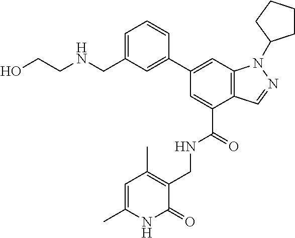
C1(C2=CC(CNCCO)=CC=C2)=CC2=C(C(C(=O)NCC3=C(C)C=C(C)NC3=O)=C1)C=NN2C1CCCC1
